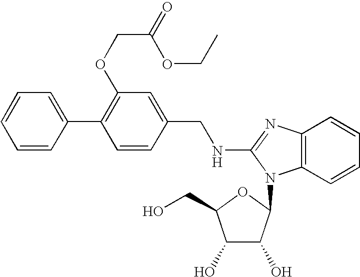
C1=C(C2=C(OCC(=O)OCC)C=C(CNC3=NC4=C(C=CC=C4)N3C3C(O)C(O)C(CO)O3)C=C2)C=CC=C1
